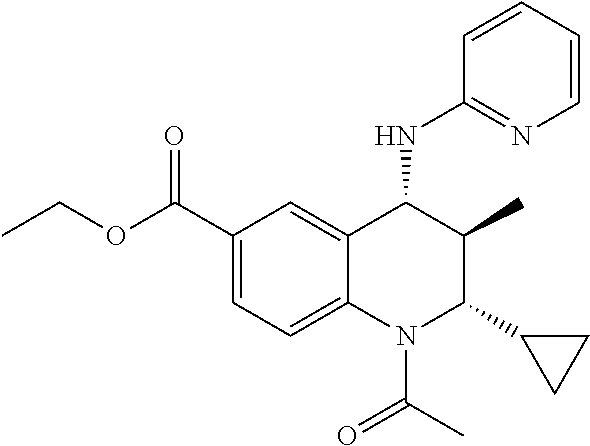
C1(C(=O)OCC)=CC=C2C(=C1)C(NC1=NC=CC=C1)C(C)C(C1CC1)N2C(=O)C
